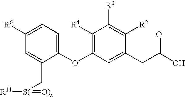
C1([R6])=CC=C(OC2=C([R4])C([R3])=C([R2])C(CC(O)=O)=C2)C(C[S(](=[O)x])[R11])=C1
